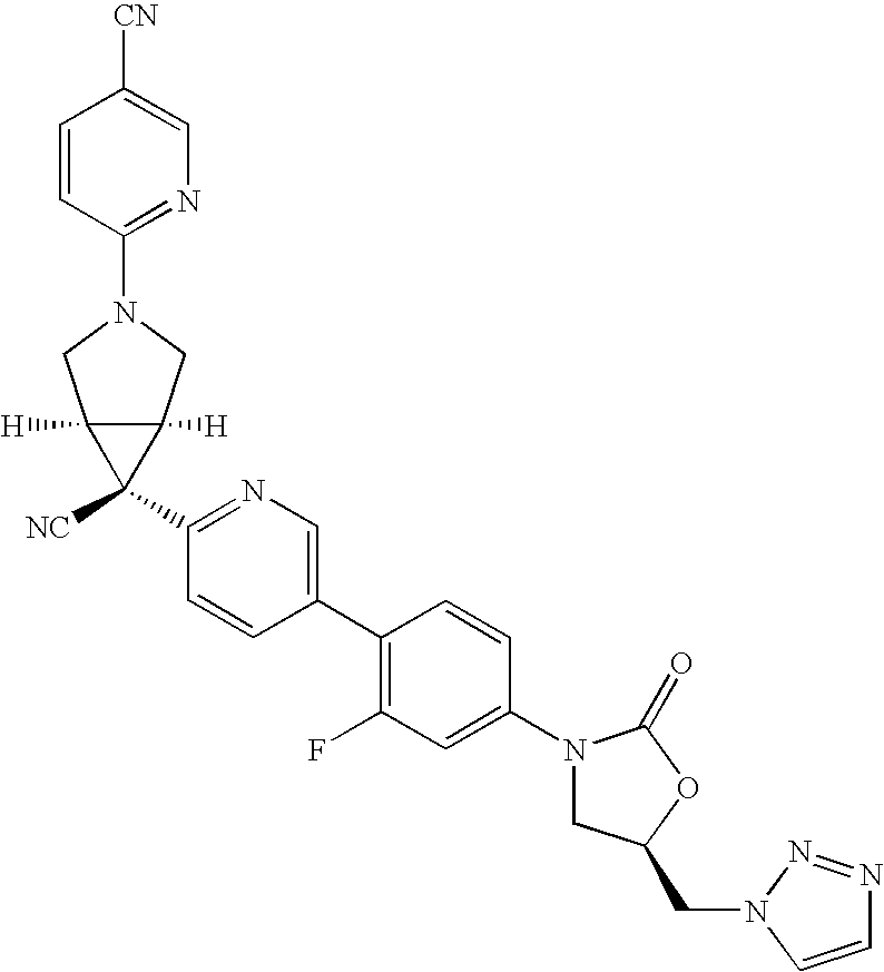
C1(N2CC(CN3C=CN=N3)OC2=O)=CC(F)=C(C2=CN=C(C3([NC])C4([H])C3([H])CN(C3=NC=C([CN])C=C3)C4)C=C2)C=C1
